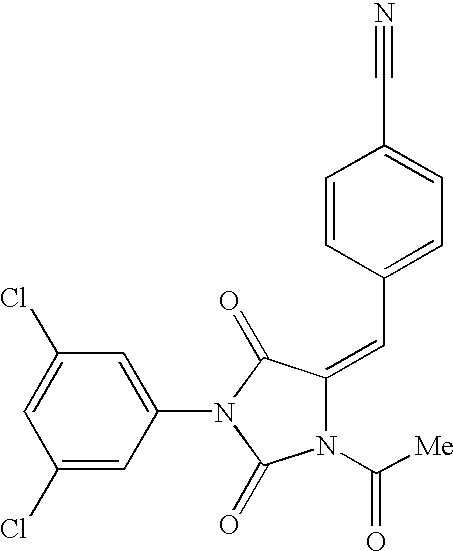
C1(Cl)=CC(N2C(=O)N(C([Me])=O)C(=CC3=CC=C(C#N)C=C3)C2=O)=CC(Cl)=C1
